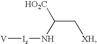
[V][Is]NC(C[XH])[HO2C]
